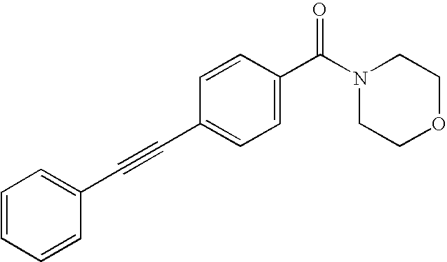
C1=CC=CC(C#CC2=CC=C(C(N3CCOCC3)=O)C=C2)=C1
